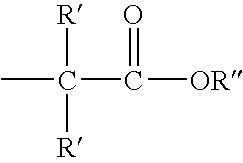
CC(C([OR])=O)([R])[R]
